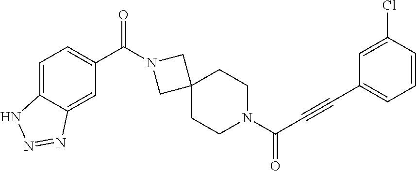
C(C(N1CCC2(CC1)CN(C(C1=CC=C3C(=C1)N=NN3)=O)C2)=O)#CC1=CC=CC(Cl)=C1
